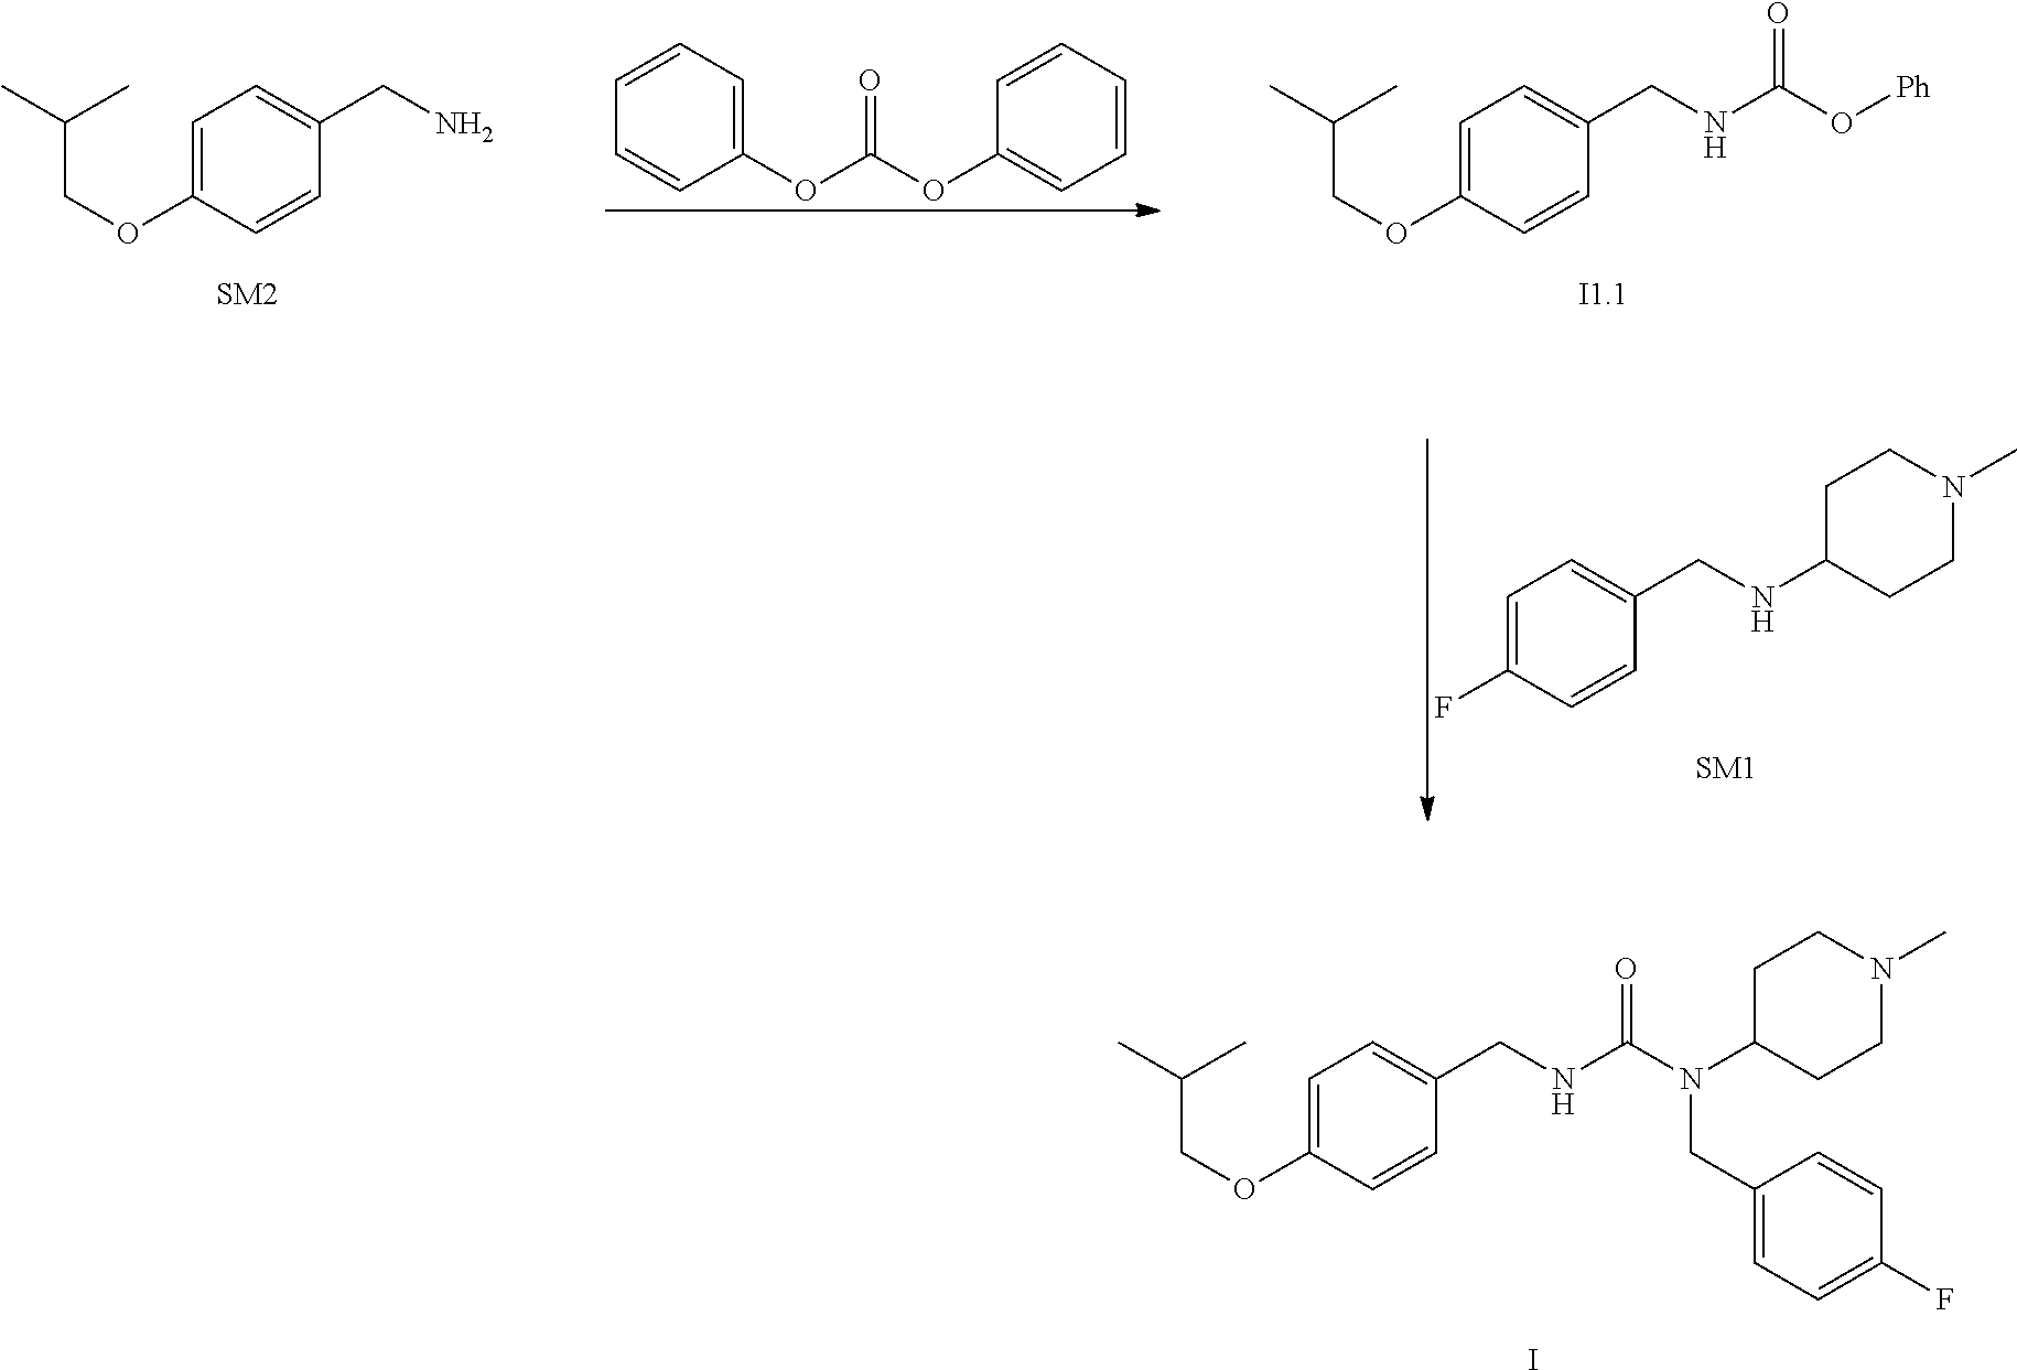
C(COC1=CC=C(CNC(N(C2CCN(C)CC2)CC2=CC=C(F)C=C2)=O)C=C1)(C)C.I.C(COC1=CC=C(CN)C=C1)(C)C.C1(OC(OC2=CC=CC=C2)=O)=CC=CC=C1.C(COC1=CC=C(CNC(O[Ph])=O)C=C1)(C)C.C1=C(F)C=CC(CNC2CCN(C)CC2)=C1
